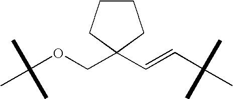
C(OCC1(C=CC(C)(C)C)CCCC1)(C)(C)C
